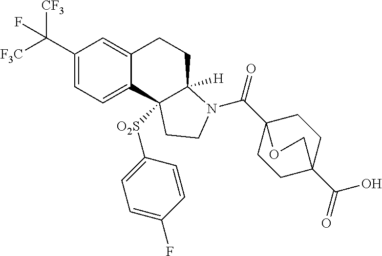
[F3C]C(C1=CC=C2C(=C1)CCC1([H])C2([O2S]C2=CC=C(F)C=C2)CCN1C(C12CCC(C(O)=O)(CC1)CO2)=O)([CF3])F
